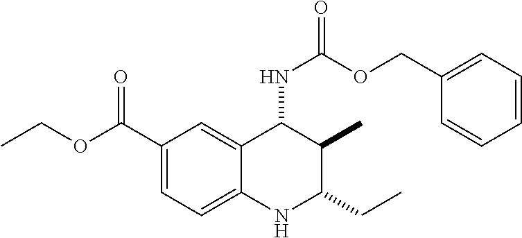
C1(C(=O)OCC)=CC=C2C(=C1)C(NC(=O)OCC1=CC=CC=C1)C(C)C(CC)N2
